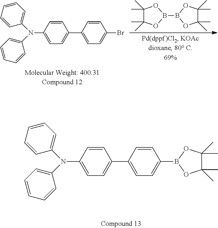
C1=C(N(C2=CC=CC=C2)C2=CC=CC=C2)C=CC(C2=CC=C(B3OC(C)(C)C(C)(C)O3)C=C2)=C1.O1C(C)(C)C(C)(C)OB1B1OC(C)(C)C(C)(C)O1.C1=C(N(C2=CC=CC=C2)C2=CC=CC=C2)C=CC(C2=CC=C(Br)C=C2)=C1
